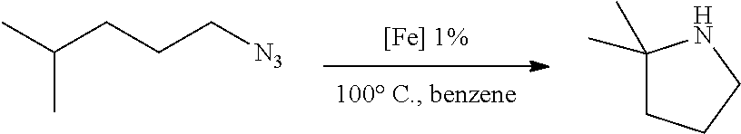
CC(CCC[N3])C.C1(C)(C)CCCN1
